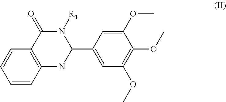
C12=C(C(=O)N([R1])C(C3=CC(OC)=C(OC)C(OC)=C3)N1)C=CC=C2
